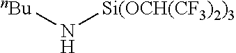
[nBu]N[Si(OCH(CF3)2)3]
